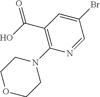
C(C1=C(N2CCOCC2)N=CC(Br)=C1)(O)=O
